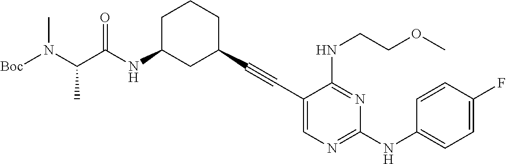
[Boc]N(C(C(NC1CC(C#CC2=CN=C(NC3=CC=C(F)C=C3)N=C2NCCOC)CCC1)=O)C)C
